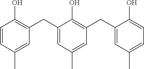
C1=CC(C)=CC(CC2=CC(C)=CC(CC3=CC(C)=CC=C3O)=C2O)=C1O
